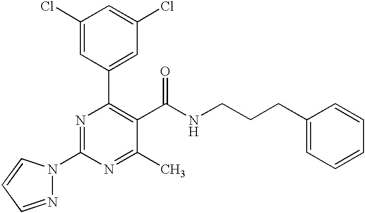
C1(Cl)=CC(C2=C(C(NCCCC3=CC=CC=C3)=O)C(C)=NC(N3N=CC=C3)=N2)=CC(Cl)=C1
